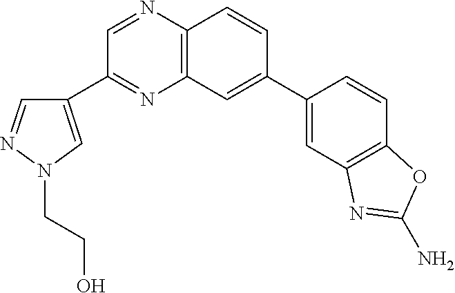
C12=C(C=CC(C3=CC4=C(C=C3)OC(N)=N4)=C1)N=CC(C1=CN(CCO)N=C1)=N2
